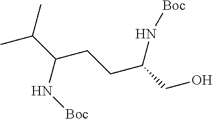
CC(C(CCC(CO)N[Boc])N[Boc])C
